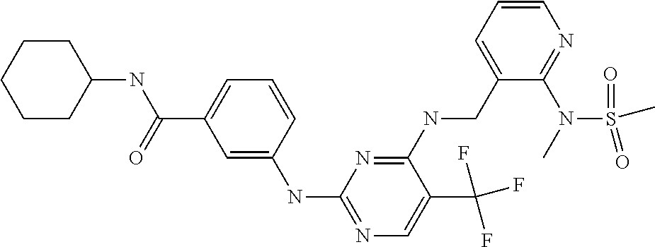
C1CC(NC(C2=CC=CC(NC3=NC=C(C(F)(F)F)C(NCC4=CC=CN=C4N(S(C)(=O)=O)C)=N3)=C2)=O)CCC1
